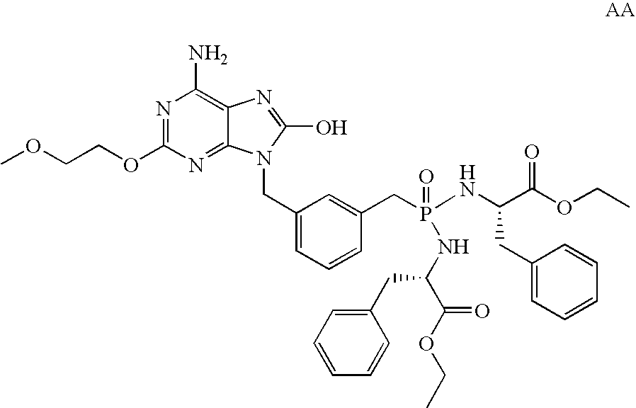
C12=NC(OCCOC)=NC(N)=C1N=C(O)N2CC1=CC=CC(CP(NC(C(OCC)=O)CC2=CC=CC=C2)(=O)NC(C(OCC)=O)CC2=CC=CC=C2)=C1
